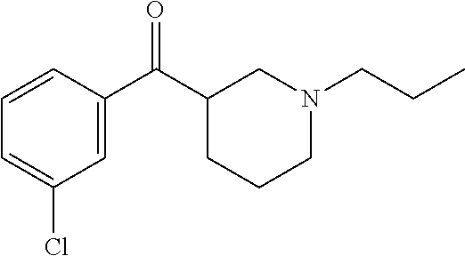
C1=CC(C(C2CCCN(CCC)C2)=O)=CC(Cl)=C1
